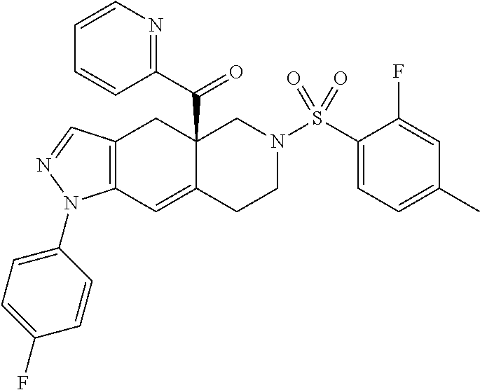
C12(C(C3=NC=CC=C3)=O)C(=CC3=C(C1)C=NN3C1=CC=C(F)C=C1)CCN(S(C1=CC=C(C)C=C1F)(=O)=O)C2
